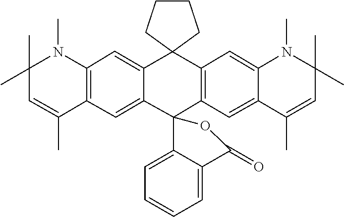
C1=C2C(=CC3=C1N(C)C(C)(C)C=C3C)C1(C3=C(C=C4N(C)C(C)(C)C=C(C)C4=C3)C23CCCC3)C2=CC=CC=C2C(=O)O1
